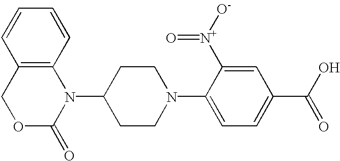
C1OC(=O)N(C2CCN(C3=CC=C(C(O)=O)C=C3[N+]([O-])=O)CC2)C2=C1C=CC=C2
